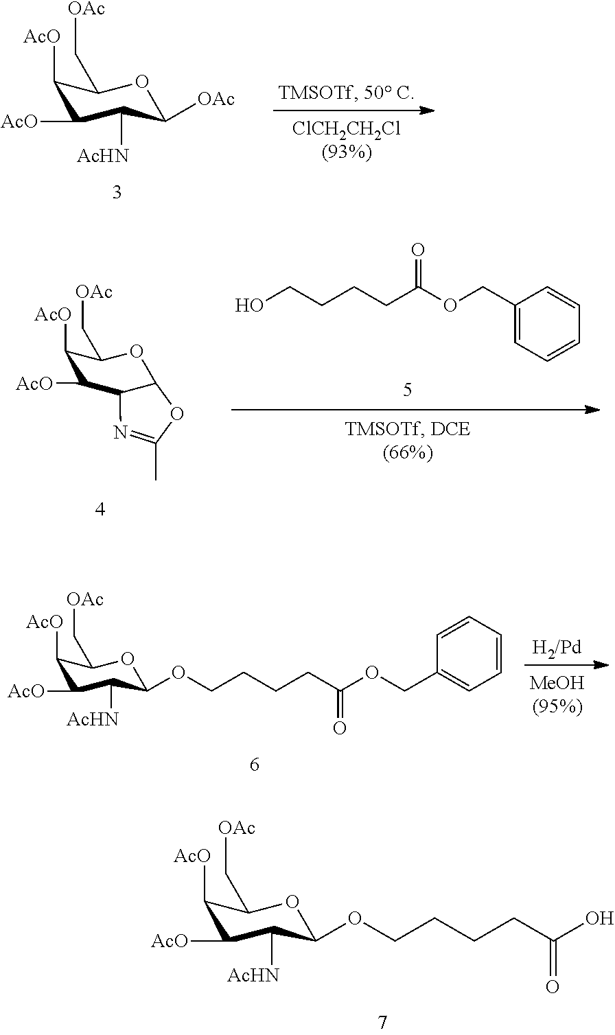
C1([AcO])C([AcO])C([AcHN])C([OAc])OC1C[OAc].C1(COC(CCCCO)=O)=CC=CC=C1.C1([AcO])C([AcO])C2N=C(C)OC2OC1C[OAc].C1([AcO])C([AcO])C([AcHN])C(OCCCCC(OCC2=CC=CC=C2)=O)OC1C[OAc].C1([AcO])C([AcO])C([AcHN])C(OCCCCC(O)=O)OC1C[OAc]
